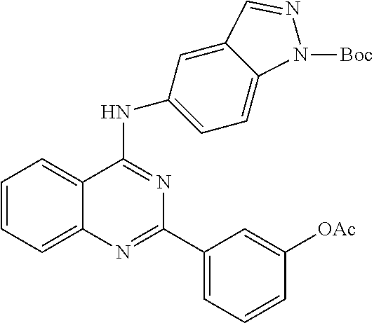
C1=CC=C2C(=C1)C(NC1=CC=C3C(=C1)C=NN3[Boc])=NC(C1=CC=CC([OAc])=C1)=N2
